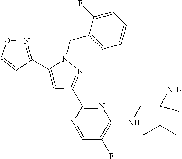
N1(CC2=CC=CC=C2F)C(C2=NOC=C2)=CC(C2=NC(NCC(C(C)C)(C)N)=C(F)C=N2)=N1
